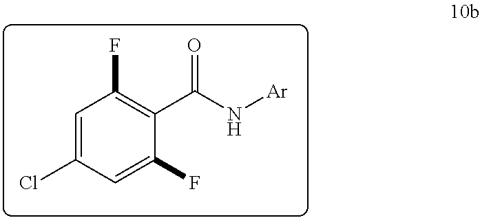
C1=C(Cl)C=C(F)C(C(N[Ar])=O)=C1F
